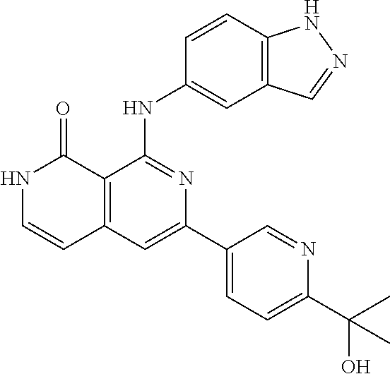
C1=CC(NC2=NC(C3=CC=C(C(O)(C)C)N=C3)=CC3=C2C(=O)NC=C3)=CC2=C1NN=C2
